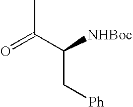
CC(C(C[Ph])[NHBoc])=O
